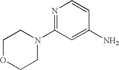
N1=C(N2CCOCC2)C=C(N)C=C1
